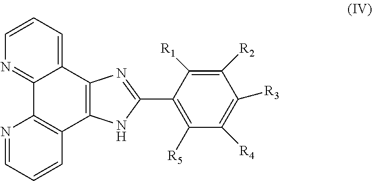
C12=CC=CN=C1C1=C(C3=C2N=C(C2=C([R5])C([R4])=C([R3])C([R2])=C2[R1])N3)C=CC=N1
